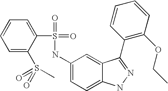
C1=CC=C(S(=O)(=O)C)C(S(=O)(=O)NC2=CC=C3C(=C2)C(C2=C(OCC)C=CC=C2)=NN3)=C1
